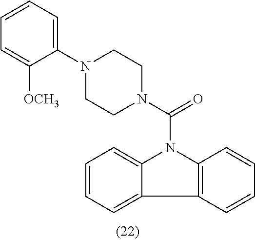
C1=CC=C2C(=C1)N(C(N1CCN(C3=CC=CC=C3[OCH3])CC1)=O)C1=C2C=CC=C1
